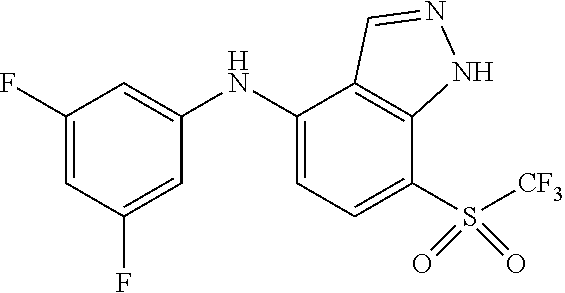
C1(F)=CC(F)=CC(NC2=CC=C(S([CF3])(=O)=O)C3=C2C=NN3)=C1
